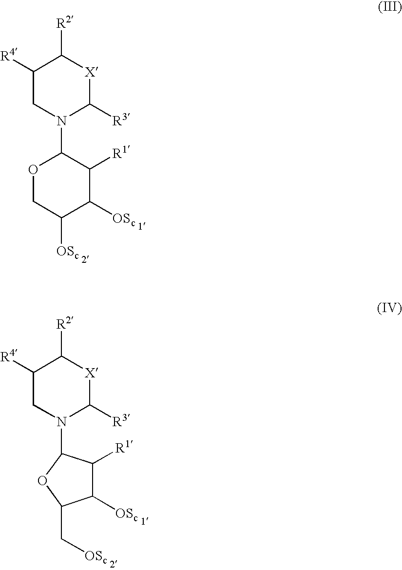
C1([R4])CN(C2OCC([OSc])C([OSc])C2[R1])C([R3])[X]C1[R2].C1([R4])CN(C2C([R1])C([OSc])C(C[OSc])O2)C([R3])[X]C1[R2]
